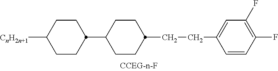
C1CC(C2CCC(CCC3=CC(F)=C(F)C=C3)CC2)CCC1[CnH2n+1]
